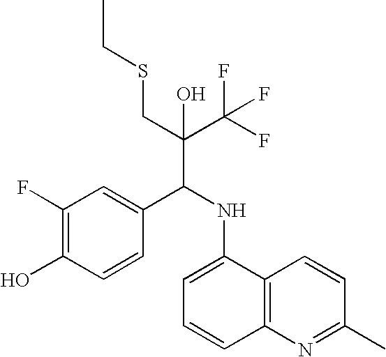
C1(F)=C(O)C=CC(C(NC2=CC=CC3=C2C=CC(C)=N3)C(C(F)(F)F)(CSCC)O)=C1
